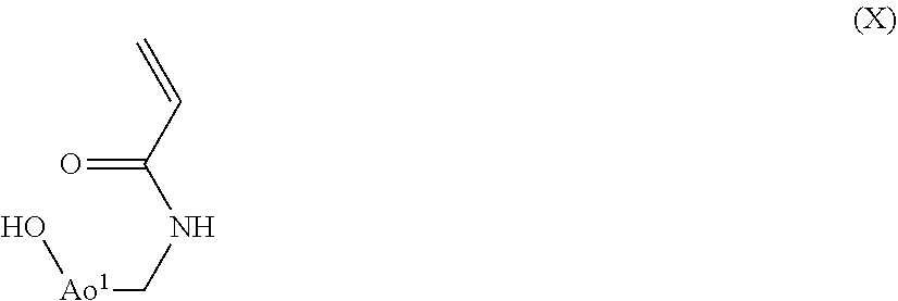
O[Ao1]CNC(C=C)=O
